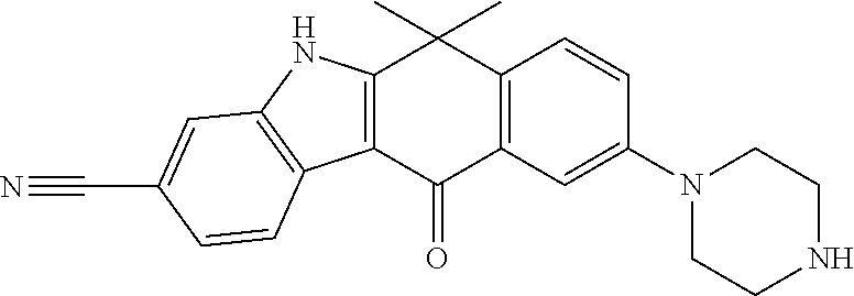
C12=C(C(=O)C3=C(C1(C)C)C=CC(N1CCNCC1)=C3)C1=C(N2)C=C(C#N)C=C1
